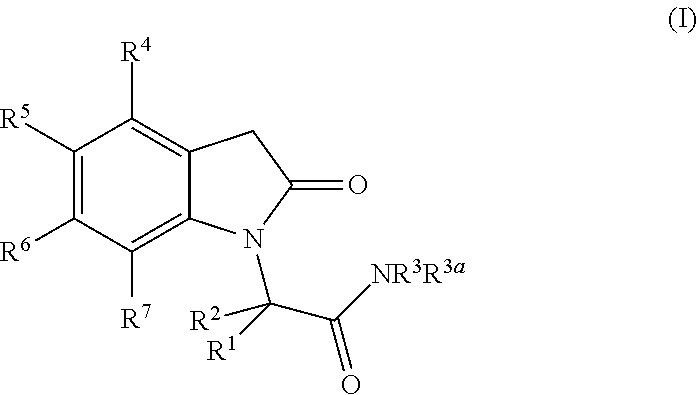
C1([R5])=C([R6])C([R7])=C2C(=C1[R4])CC(=O)N2C(C(=O)[NR3R3a])([R1])[R2]
